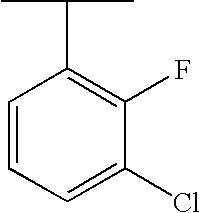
C1=CC=C(Cl)C(F)=C1C(C)C
